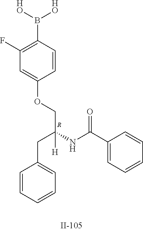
C1(F)=C(B([HO])[HO])C=CC(OCC(NC(C2=CC=CC=C2)=O)(CC2=CC=CC=C2)[H])=C1.[R]
